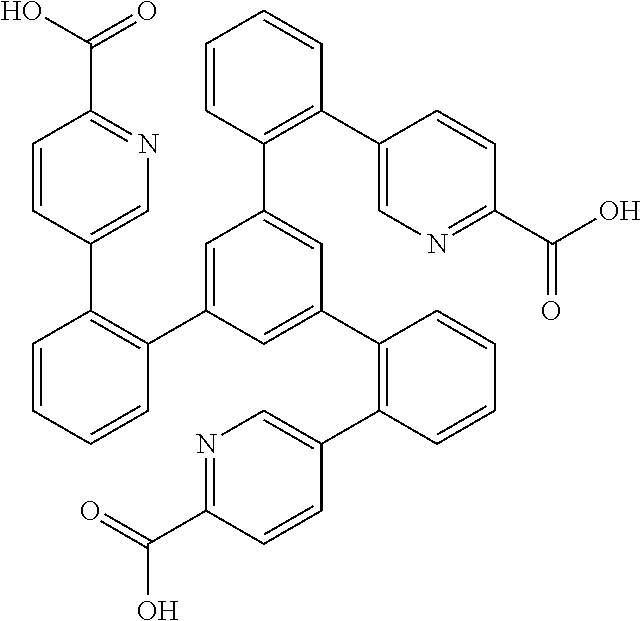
C1(C2=C(C3=CC(C4=C(C5=CN=C(C(=O)O)C=C5)C=CC=C4)=CC(C4=C(C5=CN=C(C(=O)O)C=C5)C=CC=C4)=C3)C=CC=C2)=CN=C(C(=O)O)C=C1
